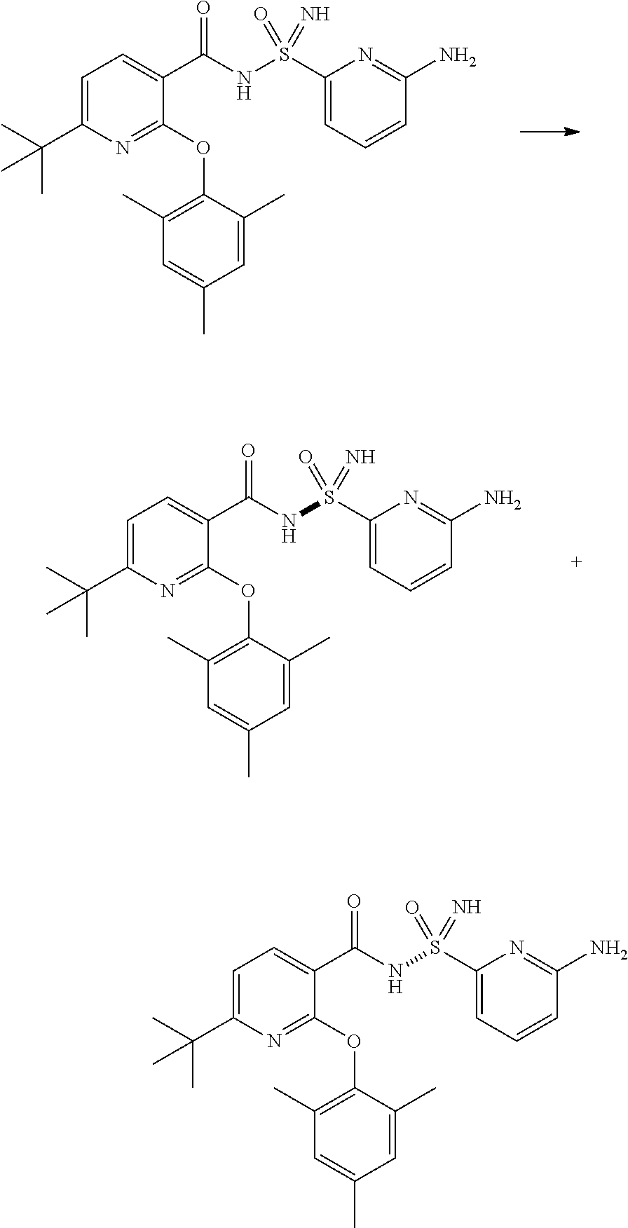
C1=C(C(C)(C)C)N=C(OC2=C(C)C=C(C)C=C2C)C(C(NS(C2=CC=CC(N)=N2)(=O)=N)=O)=C1.C1=C(C(C)(C)C)N=C(OC2=C(C)C=C(C)C=C2C)C(C(NS(C2=CC=CC(N)=N2)(=O)=N)=O)=C1.C1=C(C(C)(C)C)N=C(OC2=C(C)C=C(C)C=C2C)C(C(NS(C2=CC=CC(N)=N2)(=O)=N)=O)=C1
